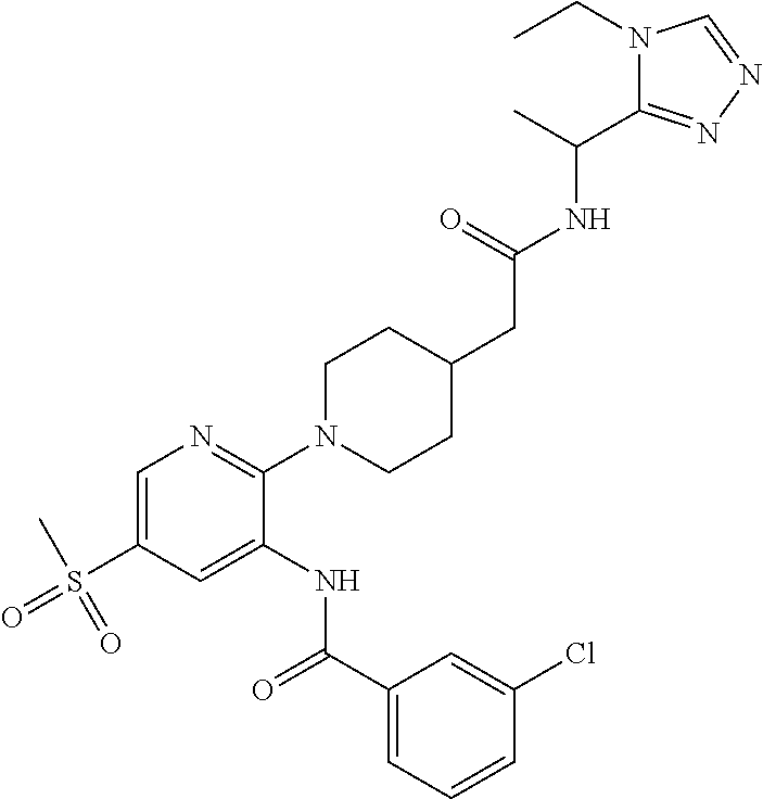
C1=C(S(C)(=O)=O)C=C(NC(C2=CC=CC(Cl)=C2)=O)C(N2CCC(CC(=O)NC(C)C3=NN=CN3CC)CC2)=N1
